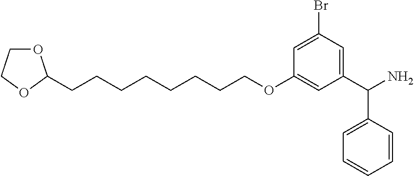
C1(C(N)C2=CC=CC=C2)=CC(Br)=CC(OCCCCCCCCC2OCCO2)=C1
